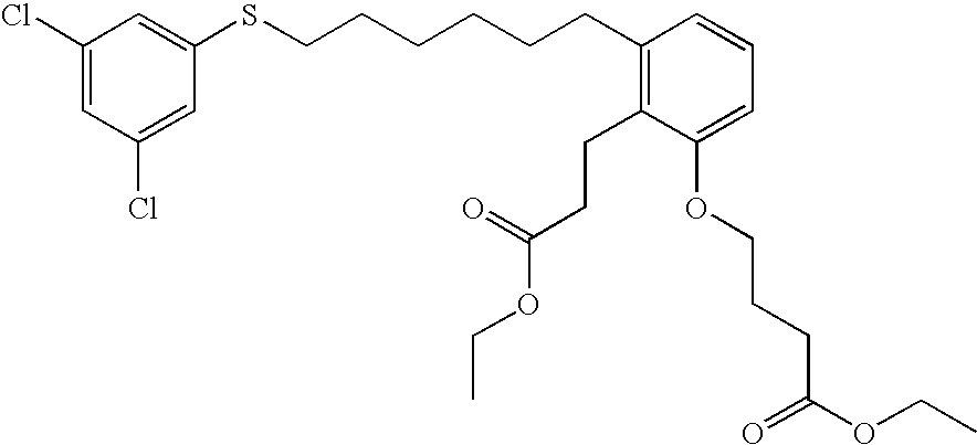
C1(Cl)=CC(Cl)=CC(SCCCCCCC2=C(CCC(OCC)=O)C(OCCCC(OCC)=O)=CC=C2)=C1
